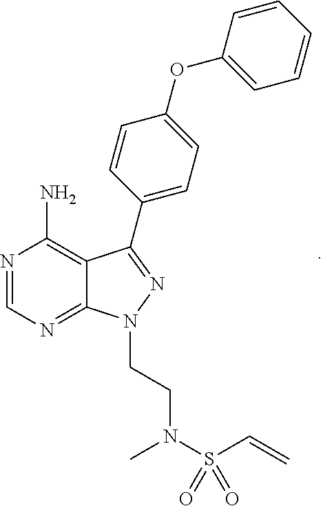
N1=CN=C2C(=C1N)C(C1=CC=C(OC3=CC=CC=C3)C=C1)=NN2CCN(S(C=C)(=O)=O)C
